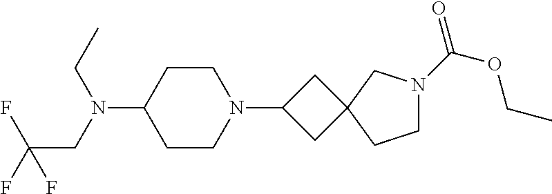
C1CC(N(CC(F)(F)F)CC)CCN1C1CC2(C1)CN(C(=O)OCC)CC2
